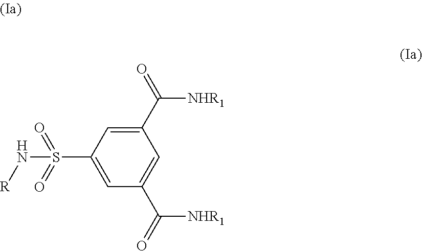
C1=C(S(=O)(=O)N[R])C=C(C(=O)[NHR1])C=C1C(=O)[NHR1]
